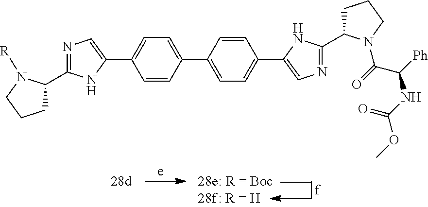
C1=CC(C2=CC=C(C3=CN=C(C4CCCN4C(C(NC(=O)OC)[Ph])=O)N3)C=C2)=CC=C1C1=CN=C(C2CCCN2[R])N1
